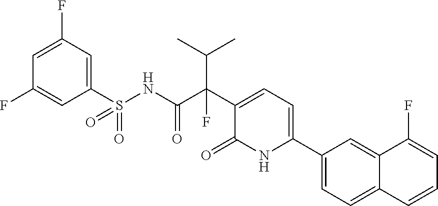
C(C(C1=CC=C(C2=CC=C3C(=C2)C(F)=CC=C3)NC1=O)(C(NS(C1=CC(F)=CC(F)=C1)(=O)=O)=O)F)(C)C
